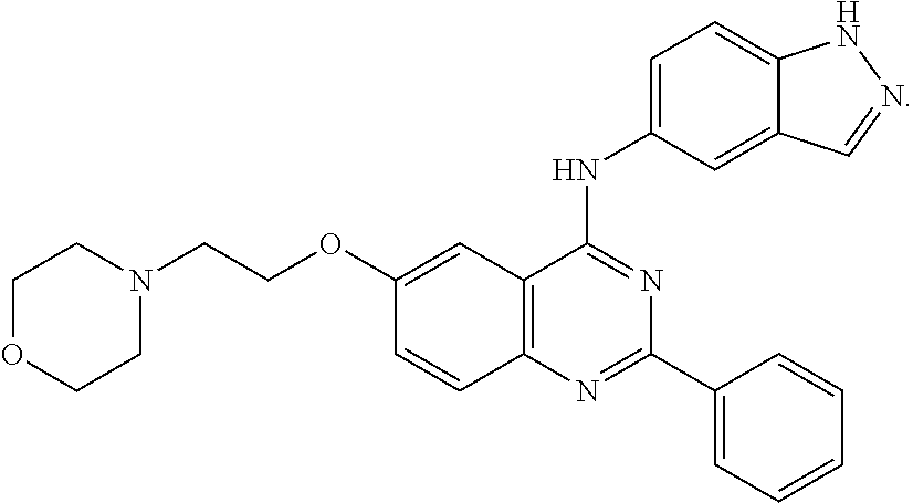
C12=C(N=C(C3=CC=CC=C3)N=C1NC1=CC=C3C(=C1)C=NN3)C=CC(OCCN1CCOCC1)=C2
